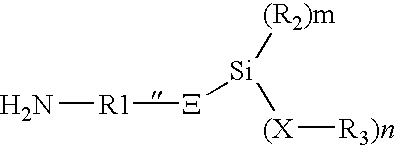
N[R1][X][Si]([(R2)m])[(X][R3)n]
